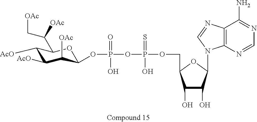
C1([AcO])C([AcO])C([OAc])C(OP(=O)(O)OP(=S)(O)OCC2C(O)C(O)C(N3C4=C(N=C3)C(N)=NC=N4)O2)OC1C(C[OAc])[OAc]
